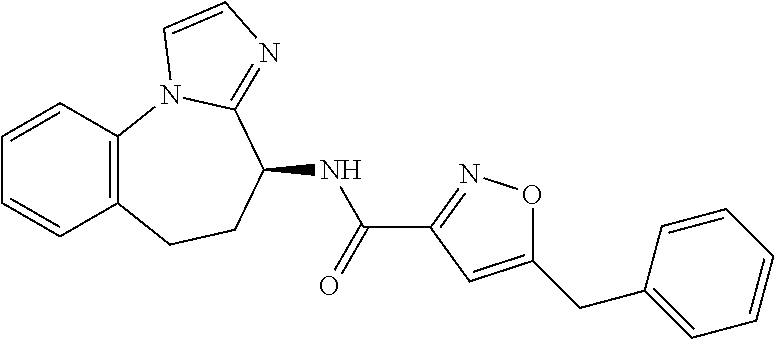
N(C(C1=NOC(CC2=CC=CC=C2)=C1)=O)C1CCC2=C(C=CC=C2)N2C1=NC=C2
